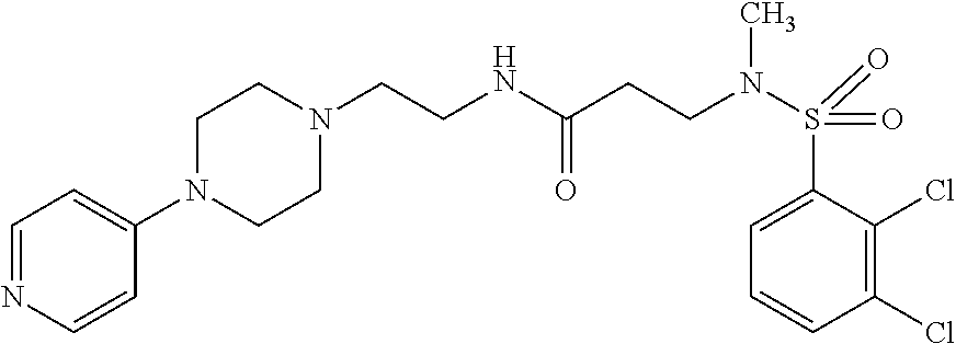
C(CN1CCN(C2=CC=NC=C2)CC1)NC(CCN(C)S(=O)(C1=CC=CC(Cl)=C1Cl)=O)=O
